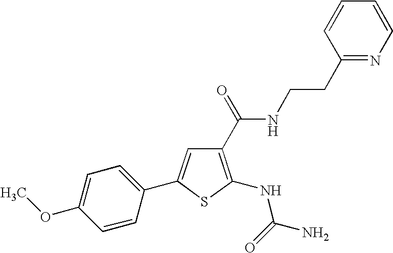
C1(NC(=O)N)=C(C(NCCC2=NC=CC=C2)=O)C=C(C2=CC=C(OC)C=C2)S1
